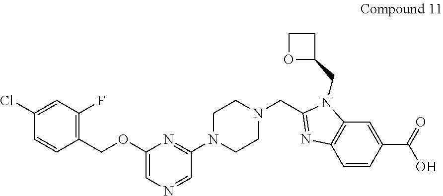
C1(Cl)=CC(F)=C(COC2=CN=CC(N3CCN(CC4=NC5=C(N4CC4CCO4)C=C(C(=O)O)C=C5)CC3)=N2)C=C1
